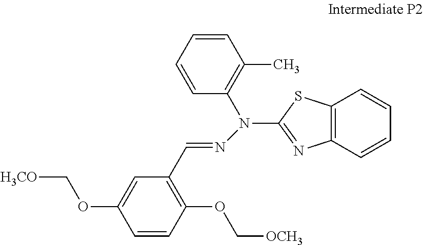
C1(C=NN(C2=C(C)C=CC=C2)C2=NC3=C(S2)C=CC=C3)=C(OC[OCH3])C=CC(OC[H3CO])=C1
